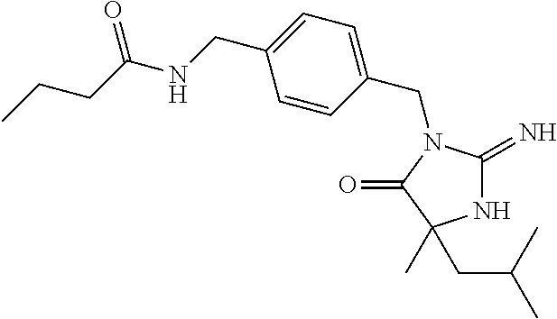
N1C(=N)N(CC2=CC=C(CNC(CCC)=O)C=C2)C(=O)C1(C)CC(C)C
